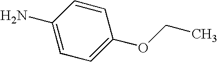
C1=C(N)C=CC(OCC)=C1
